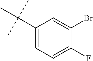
C1(C(C)(C)C)=CC=C(F)C(Br)=C1
